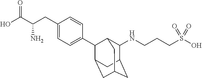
C1(CC(C(O)=O)N)=CC=C(C2C3CC4CC(C(NCCCS(O)(=O)=O)C2C4)C3)C=C1
